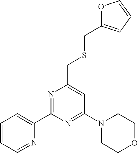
C1(C2=CC=CC=N2)=NC(CSCC2=CC=CO2)=CC(N2CCOCC2)=N1
